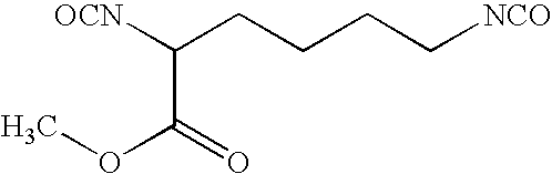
[OCN]C(CCCC[NCO])C(=O)OC
